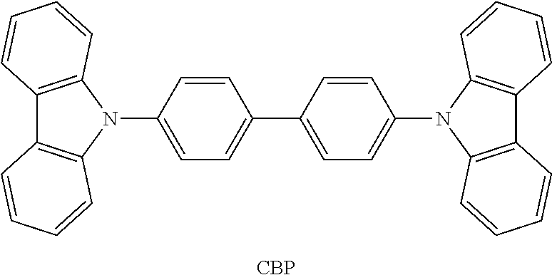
C1=CC(N2C3=C(C4=C2C=CC=C4)C=CC=C3)=CC=C1C1=CC=C(N2C3=C(C4=C2C=CC=C4)C=CC=C3)C=C1.[CBP]
